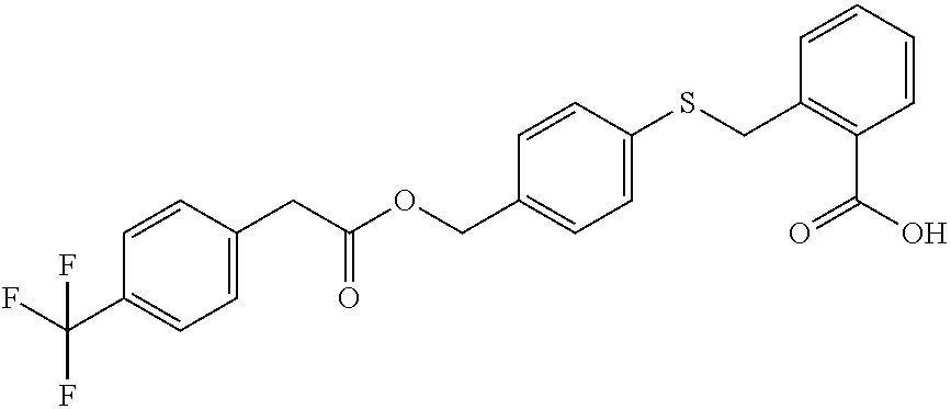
C1=CC(SCC2=C(C(O)=O)C=CC=C2)=CC=C1COC(CC1=CC=C(C(F)(F)F)C=C1)=O
